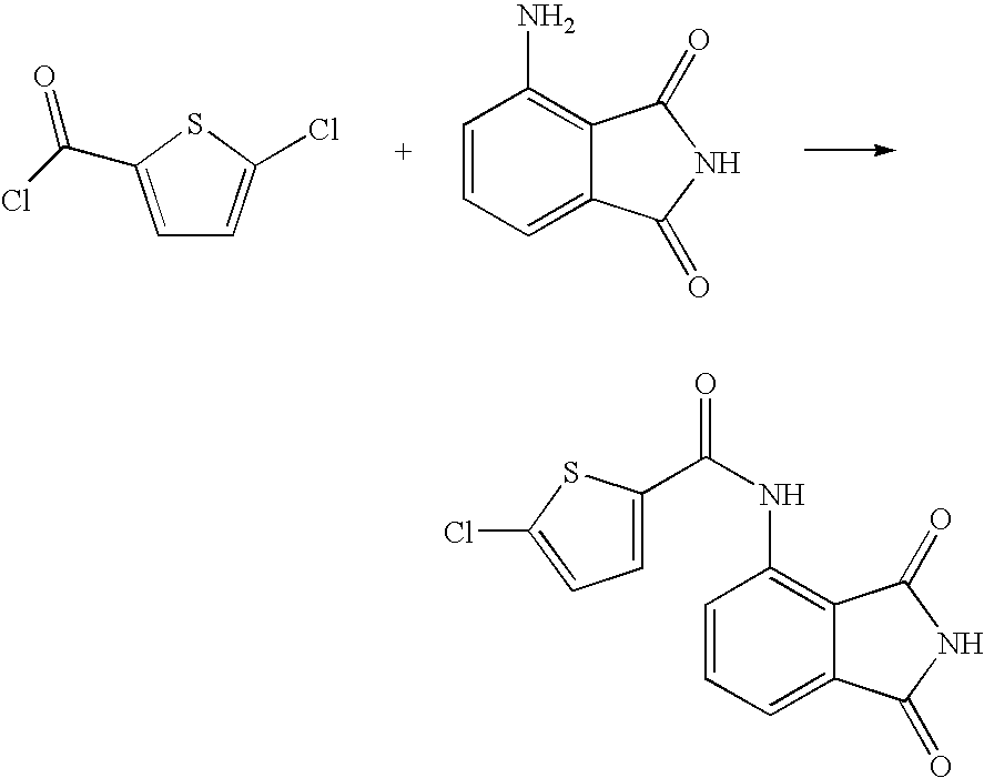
C1=C(C(=O)Cl)SC(Cl)=C1.C1=CC=C2C(=C1N)C(=O)NC2=O.C1=CC=C2C(=C1NC(C1=CC=C(Cl)S1)=O)C(=O)NC2=O
